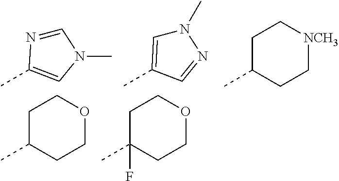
N1(C)C=C(C)C=N1.C1=NC(C)=CN1C.C1C(C)CC[NCH3]C1.C1C(C)CCOC1.C1C(C)(F)CCOC1
